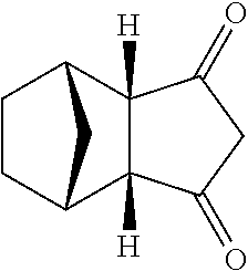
C1CC2C3([H])C([H])(C1C2)C(=O)CC3=O
